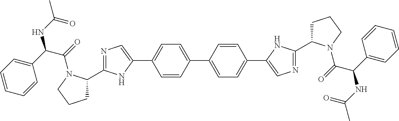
C1=C(C2=CN=C(C3CCCN3C(C(NC(C)=O)C3=CC=CC=C3)=O)N2)C=CC(C2=CC=C(C3=CN=C(C4CCCN4C(C(NC(C)=O)C4=CC=CC=C4)=O)N3)C=C2)=C1
